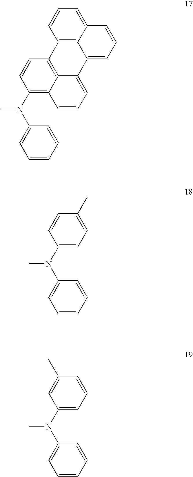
C12=C3C(=CC=C1)C=CC=C3C1=CC=CC3=C(N(C4=CC=CC=C4)C)C=CC2=C13.C1(N(C2=CC=CC=C2)C)=CC=C(C)C=C1.C1(N(C2=CC=CC=C2)C)=CC=CC(C)=C1
